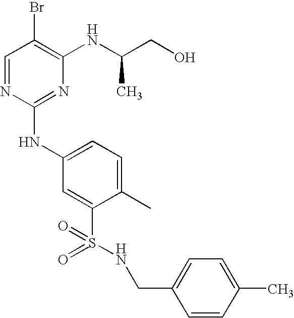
C1=NC(NC2=CC=C(C)C(S(=O)(=O)NCC3=CC=C(C)C=C3)=C2)=NC(NC(CO)C)=C1Br
